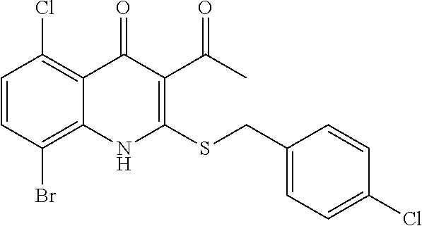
C1=CC(Br)=C2C(=C1Cl)C(=O)C(C(C)=O)=C(SCC1=CC=C(Cl)C=C1)N2
